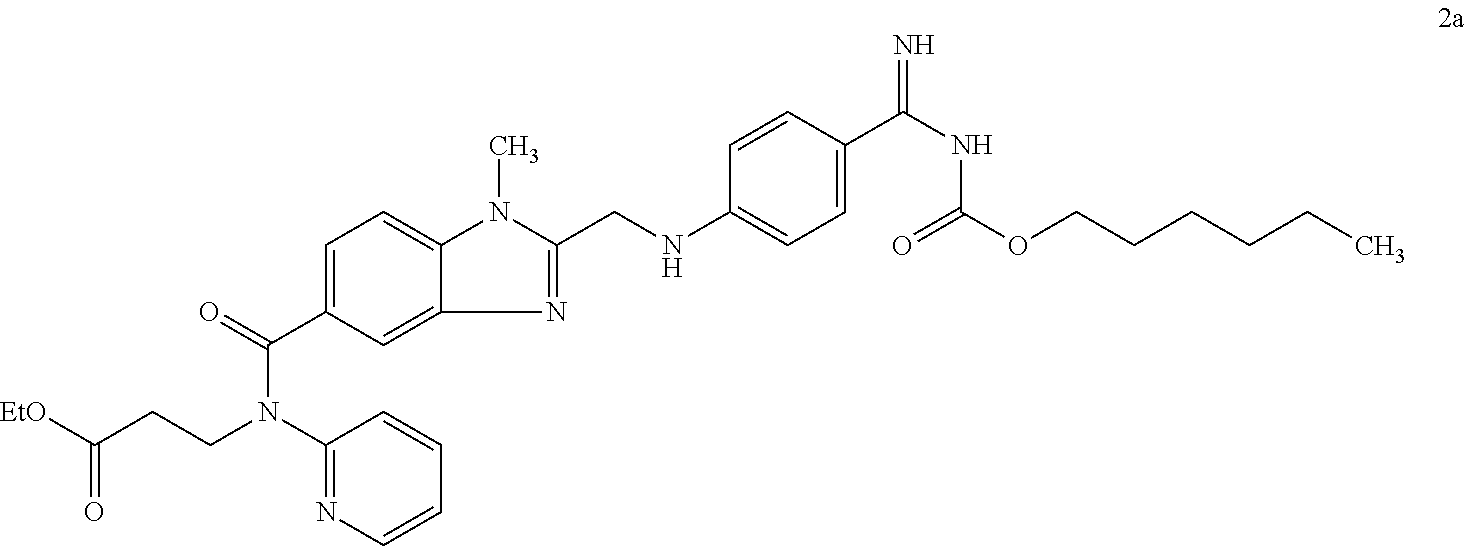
C1(N(C(=O)C2=CC=C3N(C)C(CNC4=CC=C(C(NC(=O)OCCCCCC)=N)C=C4)=NC3=C2)CCC([EtO])=O)=NC=CC=C1
